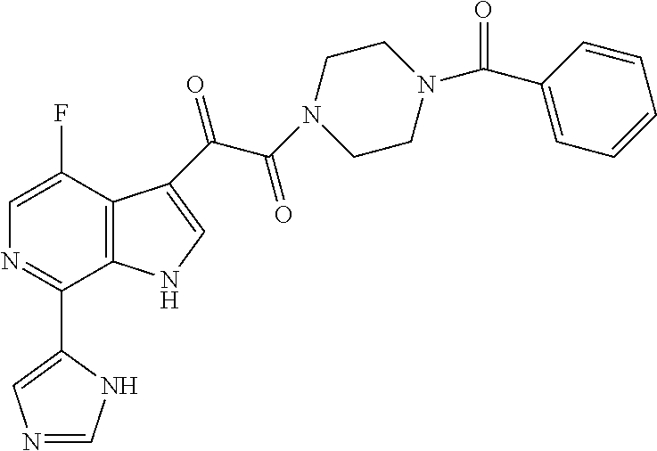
N1C=C(C(=O)C(N2CCN(C(C3=CC=CC=C3)=O)CC2)=O)C2=C1C(C1=CN=CN1)=NC=C2F
